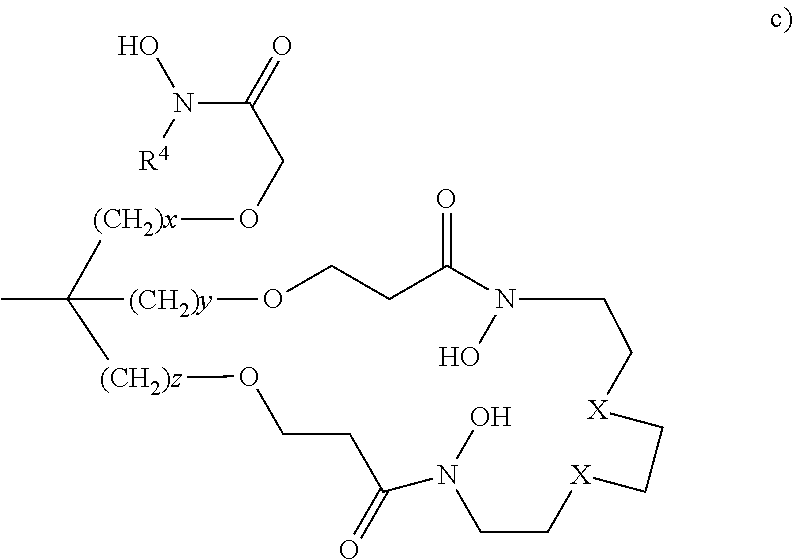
[(CH2)x](C1(C)[(CH2)z]OCCC(=O)N(O)CC[X]CC[X]CCN(O)C(=O)CCO[(CH2)y]1)OCC(=O)N(O)[R4]
